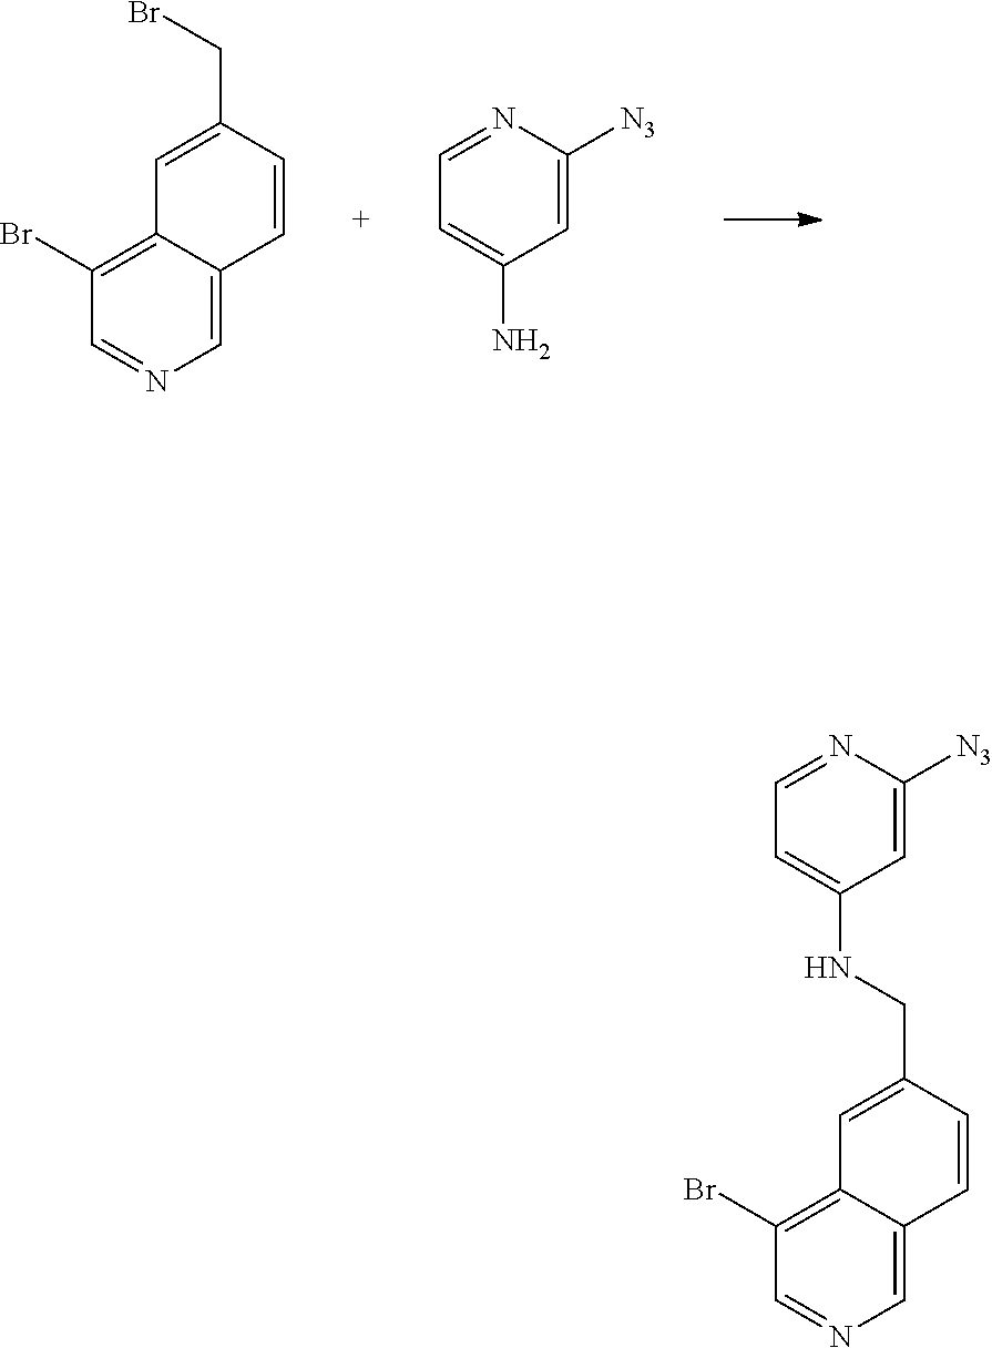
C1(Br)=C2C(=CN=C1)C=CC(CBr)=C2.NC1=CC=NC([N3])=C1.C1(Br)=C2C(=CN=C1)C=CC(CNC1=CC=NC([N3])=C1)=C2
